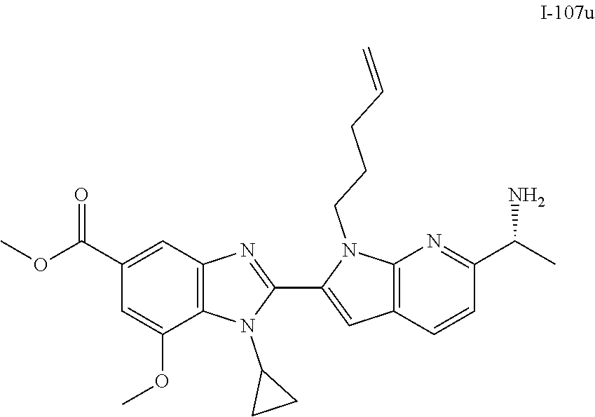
C1(C(OC)=O)=CC2=C(C(OC)=C1)N(C1CC1)C(C1=CC3=C(N1CCCC=C)N=C(C(C)N)C=C3)=N2
